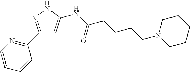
C1(C2=NNC(NC(=O)CCCCN3CCCCC3)=C2)=NC=CC=C1
